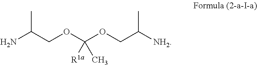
C(COC(OCC(N)C)(C)[R1a])(C)[NH2]
